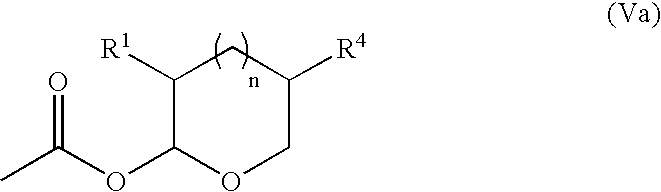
C1([R1])C(OC(C)=O)OCC([R4])C1
